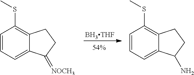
C1=CC=C2C(=C1SC)CCC2=[NOCH3].[BH3THF].C1=CC=C2C(=C1SC)CCC2N
